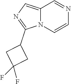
C12=CN=C(C3CC(F)(F)C3)N1C=CN=C2
